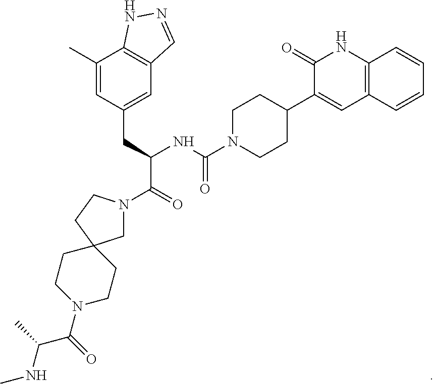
C1=C(CC(NC(=O)N2CCC(C3=CC4=C(NC3=O)C=CC=C4)CC2)C(=O)N2CC3(CC2)CCN(C(=O)C(C)NC)CC3)C=C(C)C2=C1C=NN2
